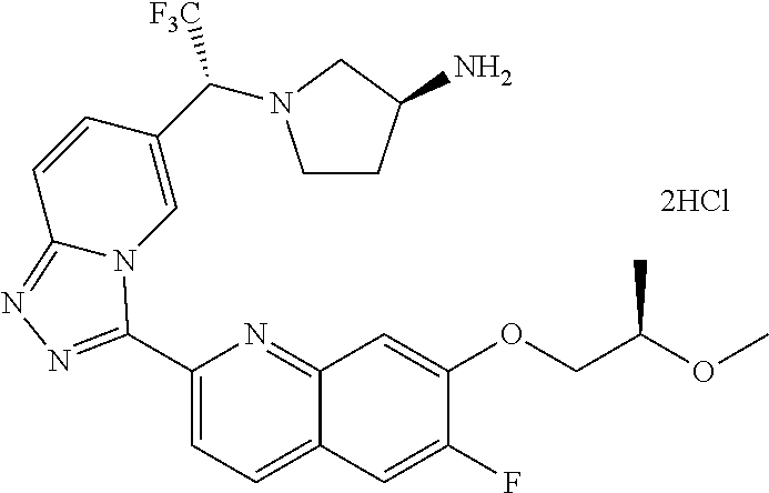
C1(C2=NN=C3N2C=C(C([F3C])N2CCC(N)C2)C=C3)=CC=C2C(=N1)C=C(OCC(OC)C)C(F)=C2
